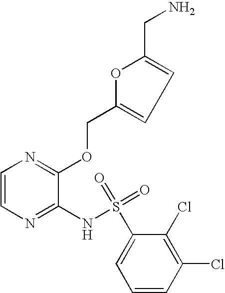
C1=CN=C(NS(=O)(C2=CC=CC(Cl)=C2Cl)=O)C(OCC2=CC=C(CN)O2)=N1
